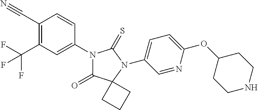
C1(C#N)=C(C(F)(F)F)C=C(N2C(=O)C3(N(C4=CC=C(OC5CCNCC5)N=C4)C2=S)CCC3)C=C1
